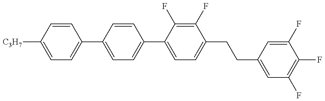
C1=C([C3H7])C=CC(C2=CC=C(C3=CC=C(CCC4=CC(F)=C(F)C(F)=C4)C(F)=C3F)C=C2)=C1
